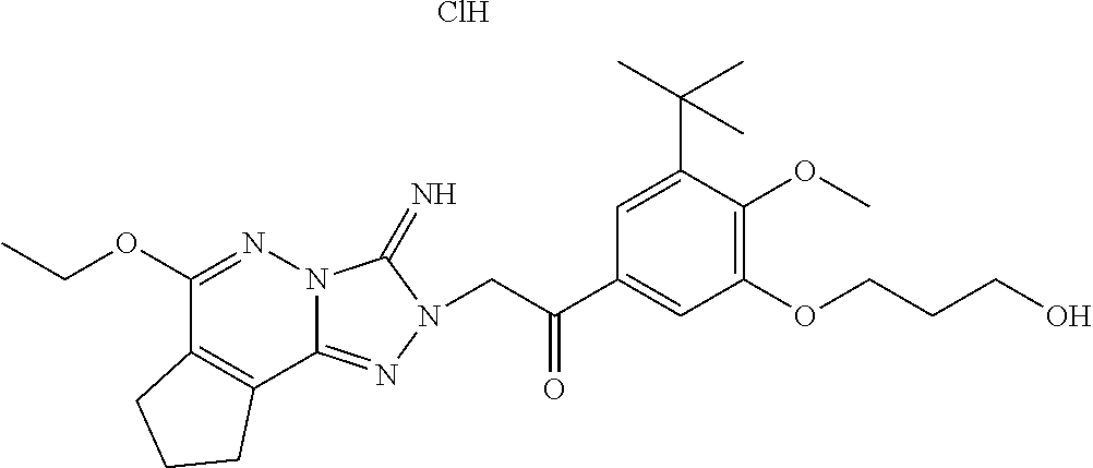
N12C(=NN(CC(C3=CC(OCCCO)=C(OC)C(C(C)(C)C)=C3)=O)C1=N)C1=C(C(OCC)=N2)CCC1.Cl
